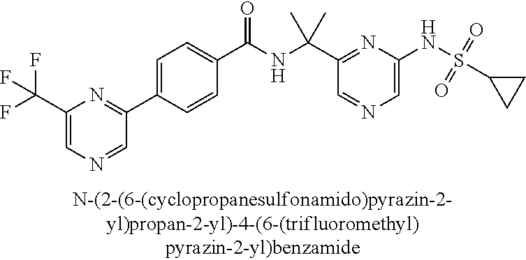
C1(C(NC(C2=NC(NS(C3CC3)(=O)=O)=CN=C2)(C)C)=O)=CC=C(C2=NC(C(F)(F)F)=CN=C2)C=C1
